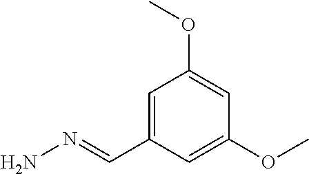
C1=C(C=NN)C=C(OC)C=C1OC
